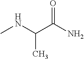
CNC(C(N)=O)C
